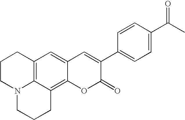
C12=C3C(=C4C(=C1)C=C(C1=CC=C(C(C)=O)C=C1)C(=O)O4)CCCN3CCC2
